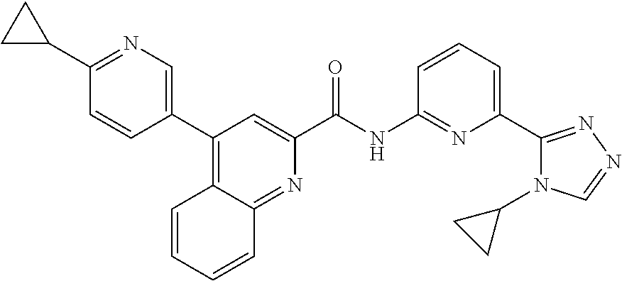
C1(C2=CN=C(C3CC3)C=C2)=C2C(=NC(C(NC3=NC(C4=NN=CN4C4CC4)=CC=C3)=O)=C1)C=CC=C2
